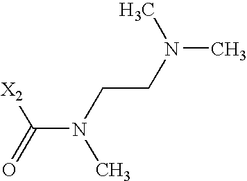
C(N(CCN(C)C)C)(=O)[X2]
